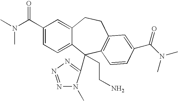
C1(C(N(C)C)=O)=CC=C2C(=C1)CCC1=C(C2(CCN)C2=NN=NN2C)C=CC(C(N(C)C)=O)=C1
